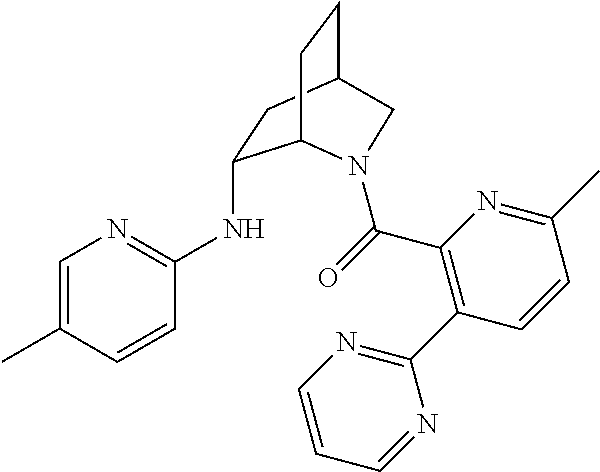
CC1=CN=C(NC2CC3CCC2N(C(=O)C2=C(C4=NC=CC=N4)C=CC(C)=N2)C3)C=C1
